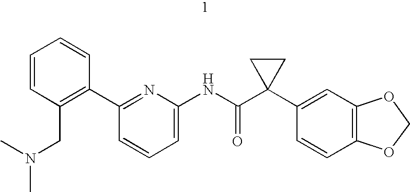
CN(CC1=C(C2=NC(NC(C3(C4=CC5=C(C=C4)OCO5)CC3)=O)=CC=C2)C=CC=C1)C
